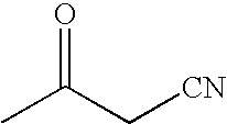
O=C(C[CN])C
